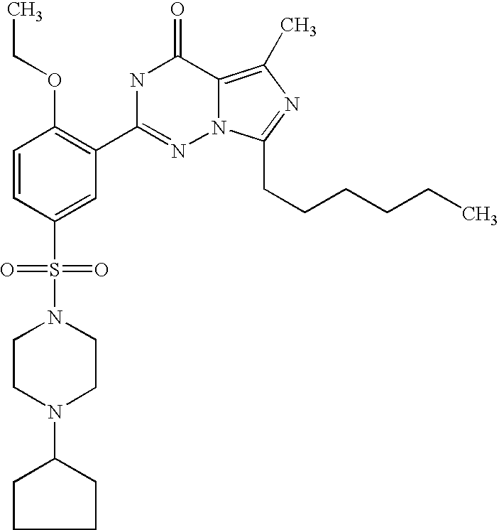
C1=CC(S(N2CCN(C3CCCC3)CC2)(=O)=O)=CC(C2=NN3C(=C(C)N=C3CCCCCC)C(=O)N2)=C1OCC
